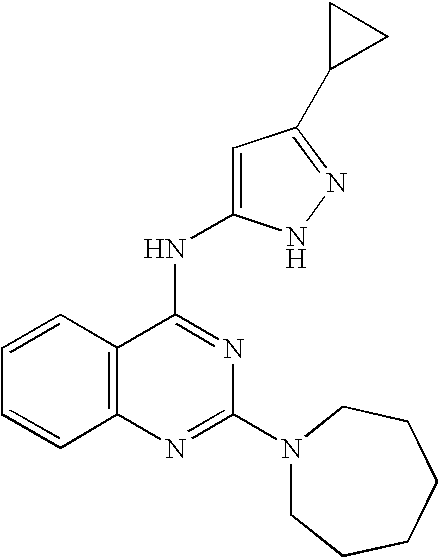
C12=C(N=C(N3CCCCCC3)N=C1NC1=CC(C3CC3)=NN1)C=CC=C2
